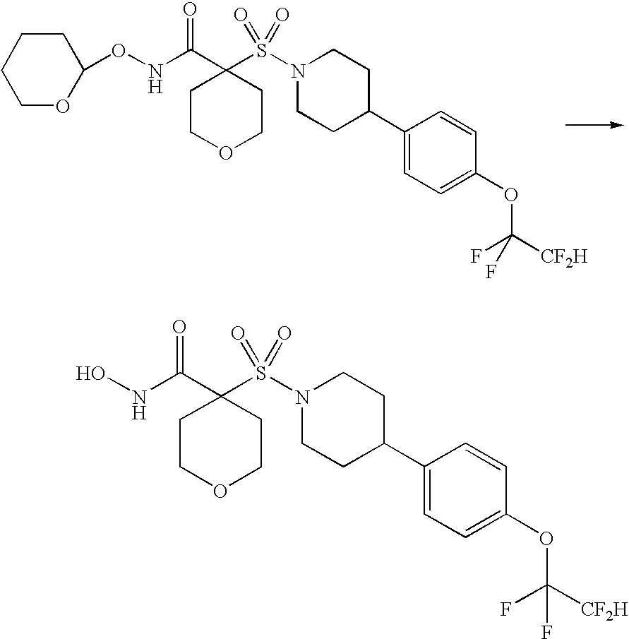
C1COCCC1(C(NO)=O)S(N1CCC(C2=CC=C(OC([CF2H])(F)F)C=C2)CC1)(=O)=O.C1COCCC1(C(NOC1CCCCO1)=O)S(N1CCC(C2=CC=C(OC([CF2H])(F)F)C=C2)CC1)(=O)=O
